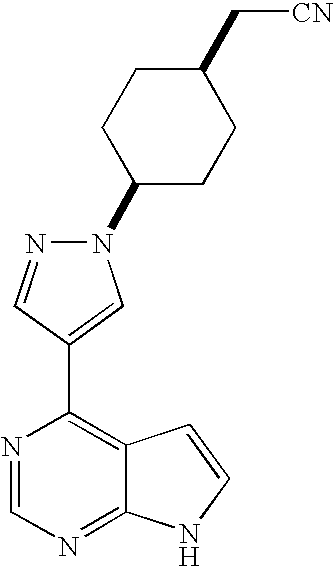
N1(C2CCC(C[CN])CC2)N=CC(C2=C3C(=NC=N2)NC=C3)=C1
